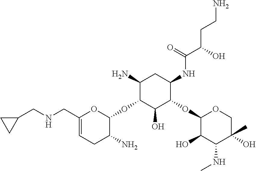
C1(N)C(OC2OC(CNCC3CC3)=CCC2N)C(O)C(OC2C(O)C(NC)C(O)(C)CO2)C(NC(C(CCN)O)=O)C1
